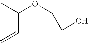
C(C=C)(C)OCCO
